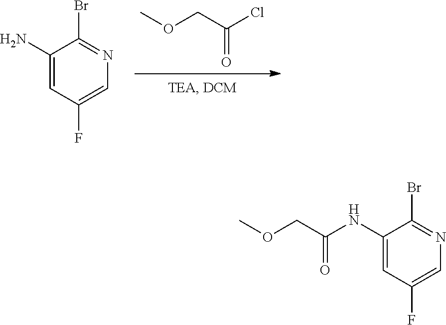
C1(F)=CN=C(Br)C(NC(COC)=O)=C1.C1(F)=CN=C(Br)C(N)=C1.COCC(Cl)=O
